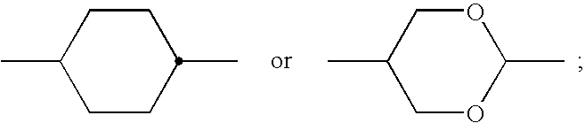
C1OC(C)OCC1C.C1CC(C)CCC1C
